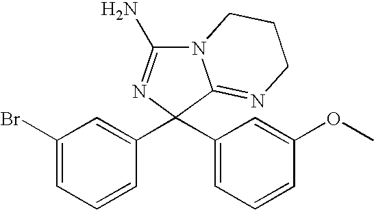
C1(Br)=CC=CC(C2(C3=CC=CC(OC)=C3)C3=NCCCN3C(N)=N2)=C1
